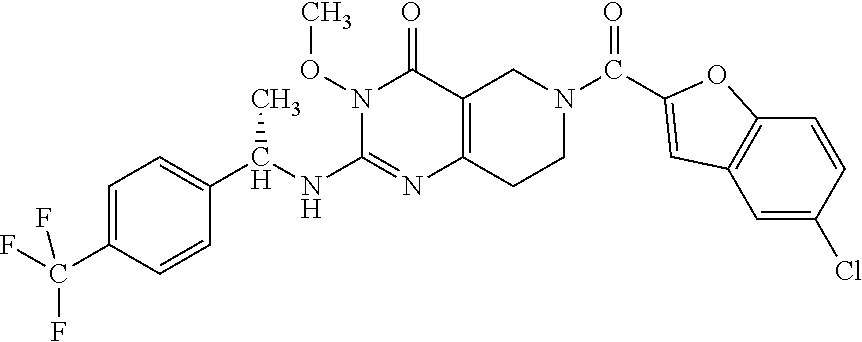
C1=C(C(F)(F)F)C=CC(C(NC2=NC3=C(C(=O)N2OC)CN(C(=O)C2=CC4=C(C=CC(Cl)=C4)O2)CC3)C)=C1
